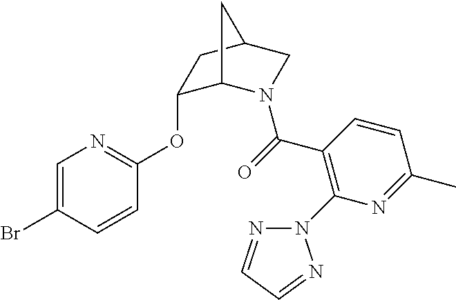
C1=C(Br)C=CC(OC2C3N(C(=O)C4=C(N5N=CC=N5)N=C(C)C=C4)CC(C2)C3)=N1
